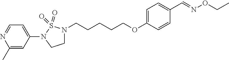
C1(N2CCN(CCCCCOC3=CC=C(C=NOCC)C=C3)S2(=O)=O)=CC=NC(C)=C1
